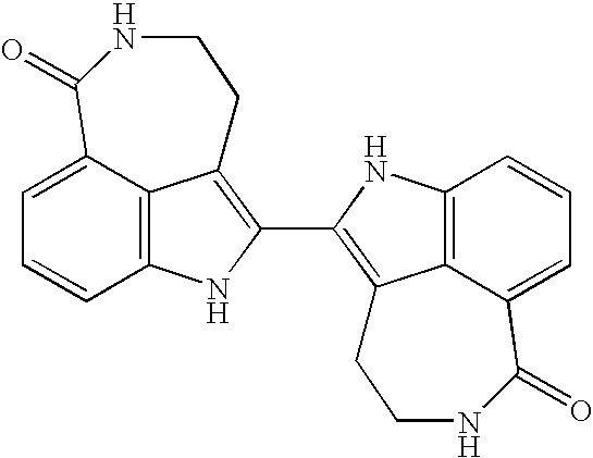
C12=C3C(=CC=C1)C(=O)NCCC3=C(C1=C3C4=C(C=CC=C4C(=O)NCC3)N1)N2
